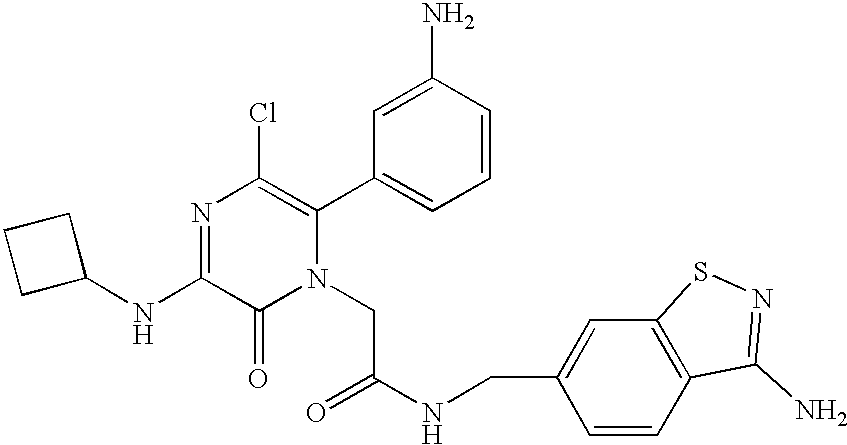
N1=C(NC2CCC2)C(=O)N(CC(NCC2=CC3=C(C=C2)C(N)=NS3)=O)C(C2=CC=CC(N)=C2)=C1Cl
